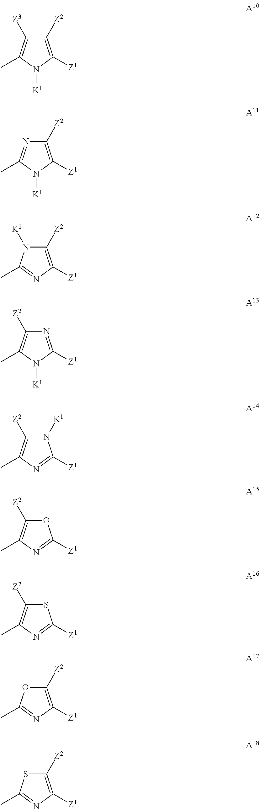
C1([Z2])=C([Z1])N([K1])C(C)=C1[Z3].C1([Z2])=C([Z1])N([K1])C(C)=N1.C1([Z2])=C([Z1])N=C(C)N1[K1].N1=C([Z1])N([K1])C(C)=C1[Z2].N1([K1])C([Z2])=C(C)N=C1[Z1].O1C([Z2])=C(C)N=C1[Z1].S1C([Z2])=C(C)N=C1[Z1].O1C([Z2])=C([Z1])N=C1C.S1C([Z2])=C([Z1])N=C1C
